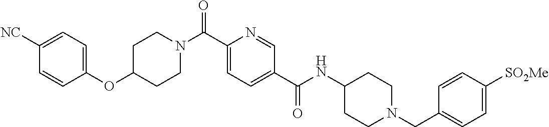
C1=CC(OC2CCN(C(C3=CC=C(C(NC4CCN(CC5=CC=C([SO2Me])C=C5)CC4)=O)C=N3)=O)CC2)=CC=C1[NC]
